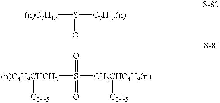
[(n)C7H15]S([C7H15(n)])=O.[(n)C4H9CHCH2](S([CH2CHC4H9(n)][C2H5])(=O)=O)[C2H5]
